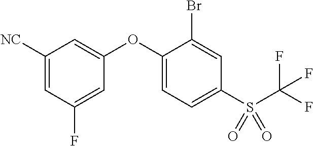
C1([NC])=CC(F)=CC(OC2=CC=C(S(=O)(=O)C(F)(F)F)C=C2Br)=C1
